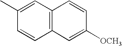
CC1=CC2=C(C=C1)C=C([OCH3])C=C2
